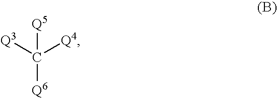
C([Q6])([Q3])([Q4])[Q5]
